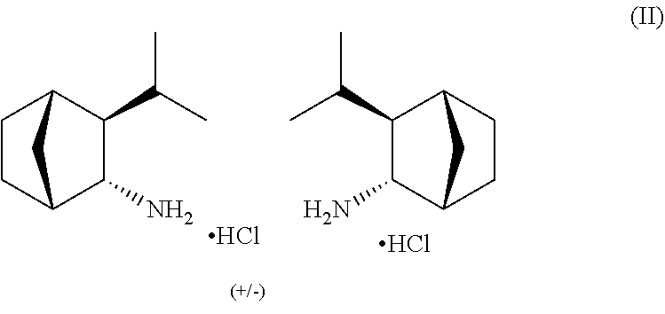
C1CC2C(N)C(C(C)C)C1C2.Cl.C1(C(C)C)C(N)C2CCC1C2.Cl
